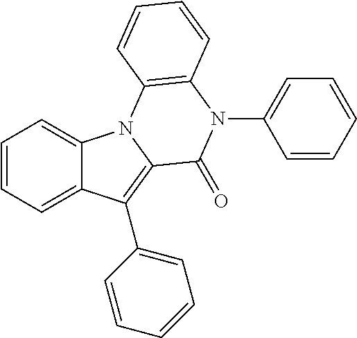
C1=CC=C2C(=C1)N1C(=C2C2=CC=CC=C2)C(=O)N(C2=CC=CC=C2)C2=C1C=CC=C2
